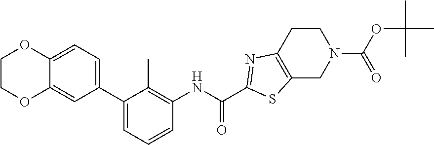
C1(C2=CC=CC(NC(=O)C3=NC4=C(CN(C(OC(C)(C)C)=O)CC4)S3)=C2C)=CC=C2C(=C1)OCCO2
